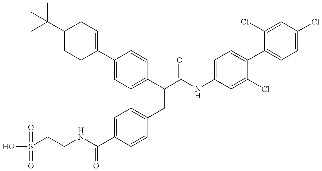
OS(=O)(CCNC(=O)C1=CC=C(CC(C2=CC=C(C3=CCC(C(C)(C)C)CC3)C=C2)C(=O)NC2=CC=C(C3=CC=C(Cl)C=C3Cl)C(Cl)=C2)C=C1)=O
